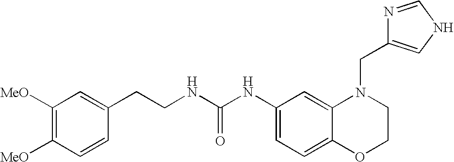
C1(NC(NCCC2=CC([MeO])=C([MeO])C=C2)=O)=CC=C2C(=C1)N(CC1=CNC=N1)CCO2
